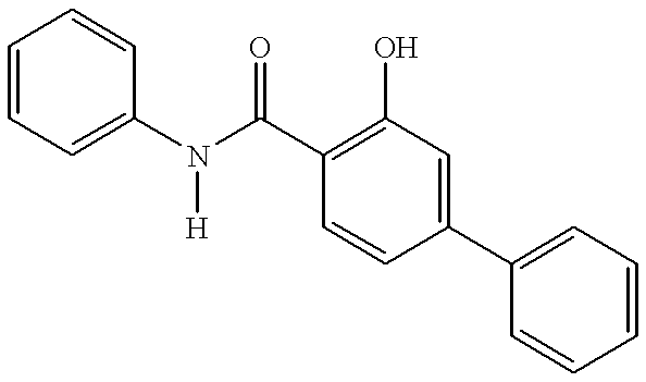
C1=CC=C(N(C(C2=C(O)C=C(C3=CC=CC=C3)C=C2)=O)[H])C=C1
